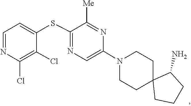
C1C2(CCCC2N)CCN(C2=CN=C(SC3=CC=NC(Cl)=C3Cl)C([Me])=N2)C1
